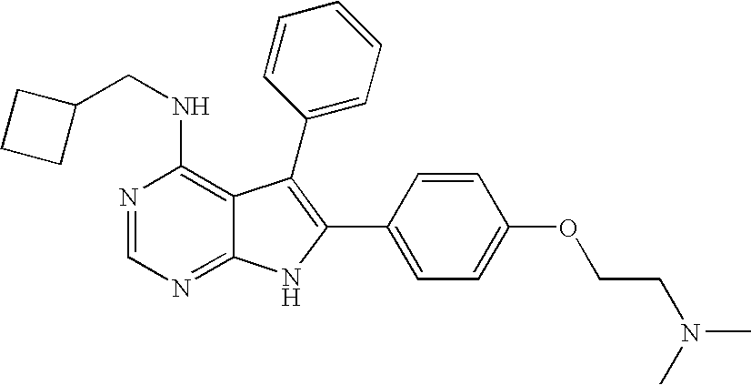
C1(CNC2=C3C(=NC=N2)NC(C2=CC=C(OCCN(C)C)C=C2)=C3C2=CC=CC=C2)CCC1
